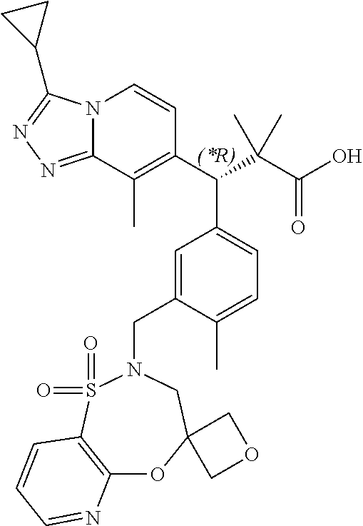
C1(C(C(C(O)=O)(C)C)C2=CC=C(C)C(CN3CC4(OC5=C(S3(=O)=O)C=CC=N5)COC4)=C2)=C(C)C2=NN=C(C3CC3)N2C=C1
